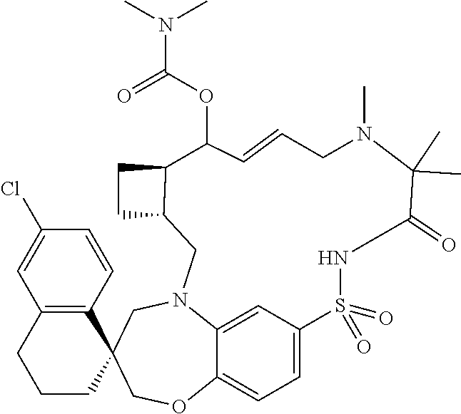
C1=C2C=C3C(=C1)OCC1(CN3CC3C(CC3)C(OC(N(C)C)=O)C=CCN(C)C(C)(C)C(=O)NS2(=O)=O)C2=C(CCC1)C=C(Cl)C=C2
